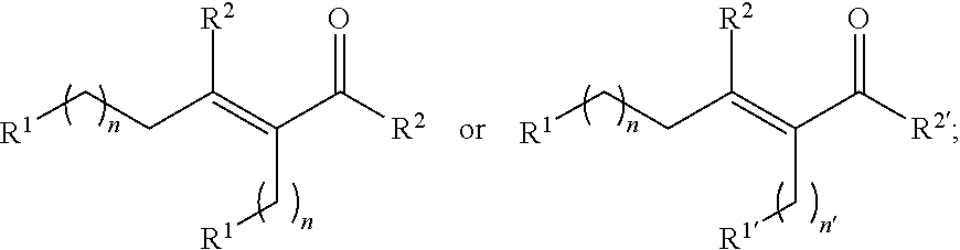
[R1]CCC(=C(C([R2])=O)C[R1])[R2].[R1]CCC(=C(C([R2])=O)C[R1])[R2]
